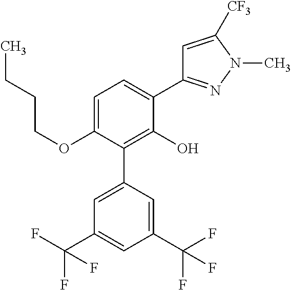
C1(OCCCC)=CC=C(C2=NN(C)C([CF3])=C2)C(O)=C1C1=CC(C(F)(F)F)=CC(C(F)(F)F)=C1
